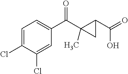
C1=C(Cl)C(Cl)=CC(C(C2(C)C(C(O)=O)C2)=O)=C1
